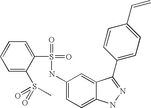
C1=CC=C(S(=O)(=O)C)C(S(=O)(=O)NC2=CC=C3C(=C2)C(C2=CC=C(C=C)C=C2)=NN3)=C1
